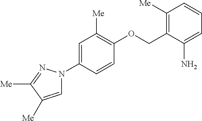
C1=C(N2C=C([Me])C([Me])=N2)C=CC(OCC2=C([Me])C=CC=C2N)=C1[Me]
